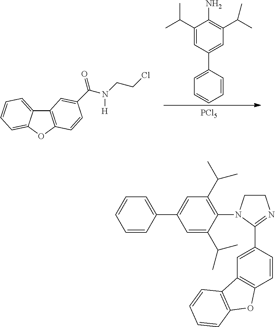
C1(C(C)C)=CC(C2=CC=CC=C2)=CC(C(C)C)=C1N.[PCl5].C12=C(OC3=CC=CC=C13)C=CC(C(N(CCCl)[H])=O)=C2.C1=CC(C2=CC(C(C)C)=C(N3CCN=C3C3=CC4=C(C=C3)OC3=C4C=CC=C3)C(C(C)C)=C2)=CC=C1
